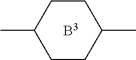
C1(C)CCC(C)CC1.[B3]
